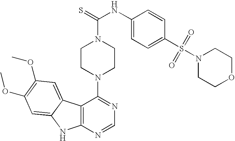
C12=C(N=CN=C1N1CCN(C(=S)NC3=CC=C(S(=O)(=O)N4CCOCC4)C=C3)CC1)NC1=CC(OC)=C(OC)C=C21
